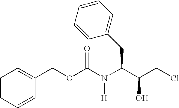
C1=CC=CC(COC(N(C(C(O)CCl)CC2=CC=CC=C2)[H])=O)=C1
